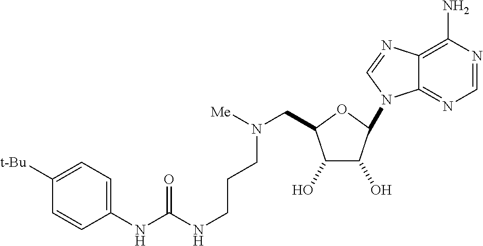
C12=NC=NC(N)=C1N=CN2C1C(O)C(O)C(CN([Me])CCCNC(NC2=CC=C([t-Bu])C=C2)=O)O1
